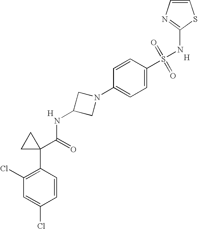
N1=C(NS(C2=CC=C(N3CC(NC(C4(C5=C(Cl)C=C(Cl)C=C5)CC4)=O)C3)C=C2)(=O)=O)SC=C1.[H].[H]
